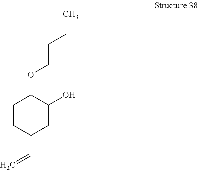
C1CC(C=C)CC(O)C1OCCCC
